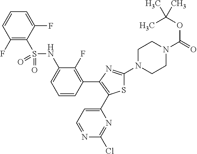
C1(F)=C(S(NC2=CC=CC(C3=C(C4=CC=NC(Cl)=N4)SC(N4CCN(C(=O)OC(C)(C)C)CC4)=N3)=C2F)(=O)=O)C(F)=CC=C1
